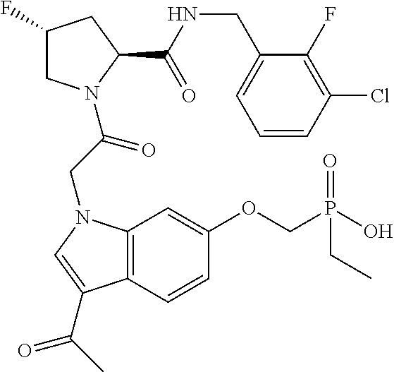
C1(F)CN(C(CN2C3=C(C=CC(OCP(O)(=O)CC)=C3)C(C(C)=O)=C2)=O)C(C(NCC2=CC=CC(Cl)=C2F)=O)C1
